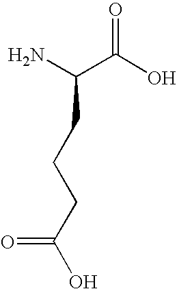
O=C(O)C(N)CCCC(O)=O
